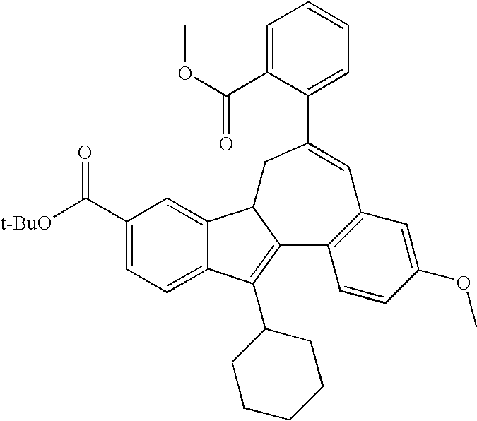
C1(C([t-BuO])=O)=CC=C2C(=C1)C1C(=C2C2CCCCC2)C2=C(C=C(OC)C=C2)C=C(C2=CC=CC=C2C(OC)=O)C1
